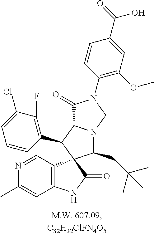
C12=C(C=NC(C)=C1)C1(C(=O)N2)C(CC(C)(C)C)N2C(C1C1=C(F)C(Cl)=CC=C1)C(=O)N(C1=C(OC)C=C(C(=O)O)C=C1)C2
